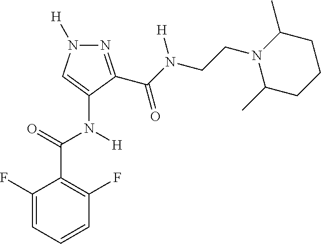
N1=C(C(N([H])CCN2C(C)CCCC2C)=O)C(N([H])C(C2=C(F)C=CC=C2F)=O)=CN1[H]
